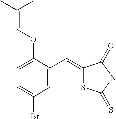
O(C1=CC=C(Br)C=C1C=C1SC(=S)NC1=O)C=C(C)C
